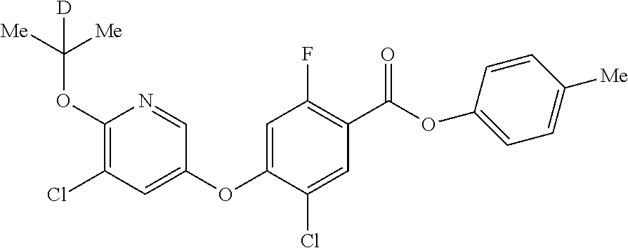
C1(OC([Me])([Me])[D])=C(Cl)C=C(OC2=CC(F)=C(C(=O)OC3=CC=C([Me])C=C3)C=C2Cl)C=N1
